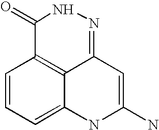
C1=CC=C2C3=C1C(=O)NN=C3C=C(N)N2
